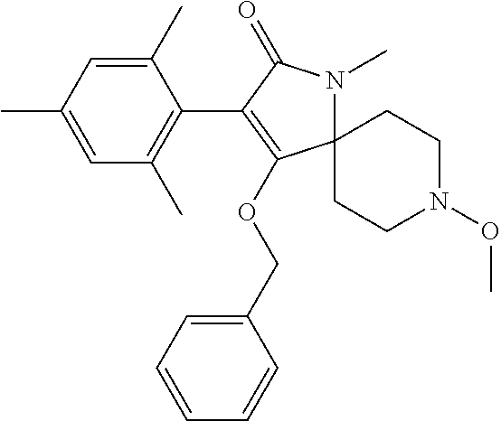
CC1=CC(C)=C(C2=C(OCC3=CC=CC=C3)C3(N(C)C2=O)CCN(OC)CC3)C(C)=C1
